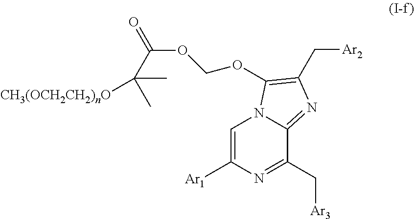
C1=C([Ar1])N=C(C[Ar3])C2=NC(C[Ar2])=C(OCOC(=O)C([CH3(OCH2CH2)nO])(C)C)N12
